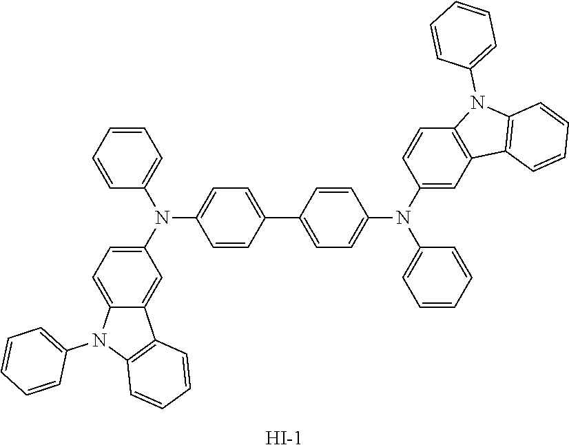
C1=CC=CC(N(C2=CC=C3C(=C2)C2=C(N3C3=CC=CC=C3)C=CC=C2)C2=CC=C(C3=CC=C(N(C4=CC5=C(C=C4)N(C4=CC=CC=C4)C4=C5C=CC=C4)C4=CC=CC=C4)C=C3)C=C2)=C1.[I-]
